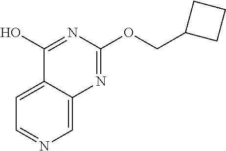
C1=C2C(=CN=C1)N=C(OCC1CCC1)N=C2O
